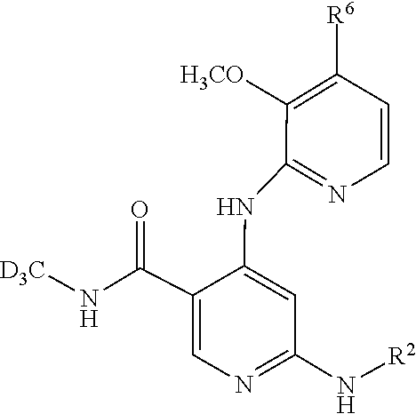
N([R2])C1=NC=C(C(N[D3C])=O)C(NC2=NC=CC([R6])=C2[H3CO])=C1
